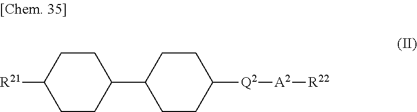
C1CC(C2CCC([R21])CC2)CCC1[Q2][A2][R22]
